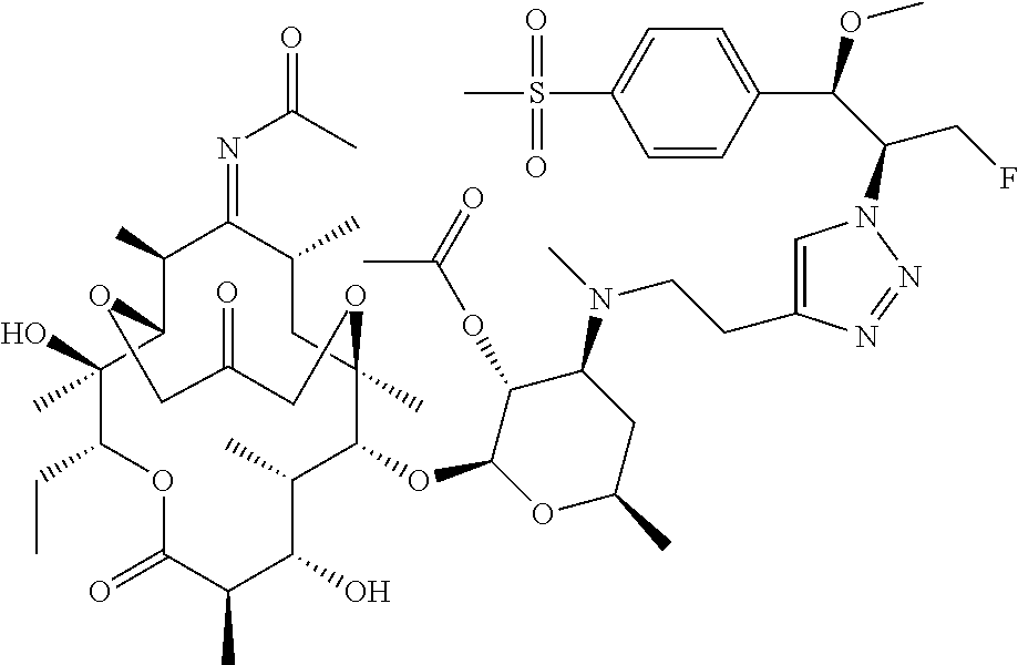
C1(O)(C)C(CC)OC(=O)C(C)C(O)C(C)C(OC2OC(C)CC(N(C)CCC3=CN(C(C(C4=CC=C(S(C)(=O)=O)C=C4)OC)CF)N=N3)C2OC(=O)C)C2(C)CC(C)C(=NC(=O)C)C(C)C1OCC(=O)CO2
